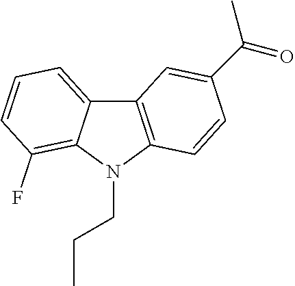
C12=CC=CC(F)=C1N(CCC)C1=C2C=C(C(=O)C)C=C1
